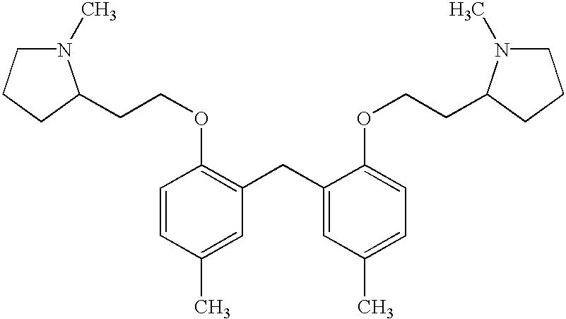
C1=CC(C)=CC(CC2=CC(C)=CC=C2OCCC2N(C)CCC2)=C1OCCC1N(C)CCC1
